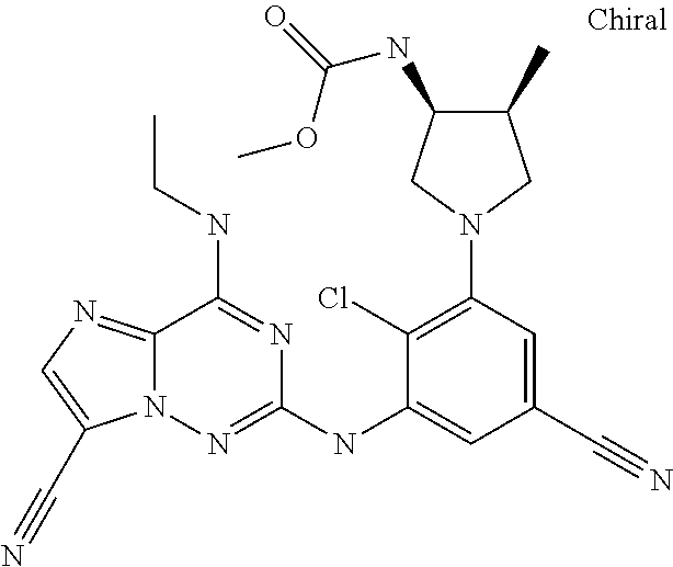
C12=NC=C(C#N)N1N=C(NC1=CC(C#N)=CC(N3CC(C)C(NC(OC)=O)C3)=C1Cl)N=C2NCC
